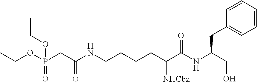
CCOP(CC(NCCCCC(C(NC(CO)CC1=CC=CC=C1)=O)[NHCbz])=O)(=O)OCC
